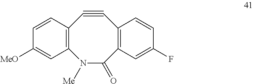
C12=C(C=CC([MeO])=C1)C#CC1=C(C(=O)N2[Me])C=C(F)C=C1
